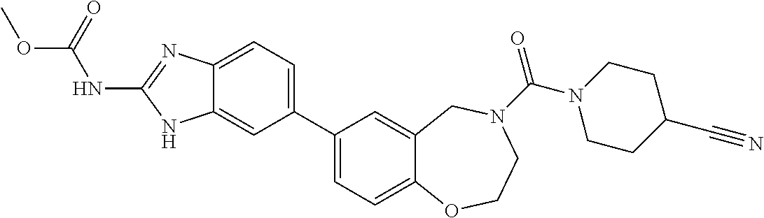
C12=CC=C(C3=CC=C4C(=C3)CN(C(N3CCC(C#N)CC3)=O)CCO4)C=C1NC(NC(OC)=O)=N2
